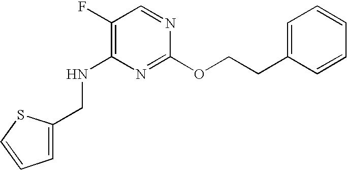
C1=C(CCOC2=NC(NCC3=CC=CS3)=C(F)C=N2)C=CC=C1
